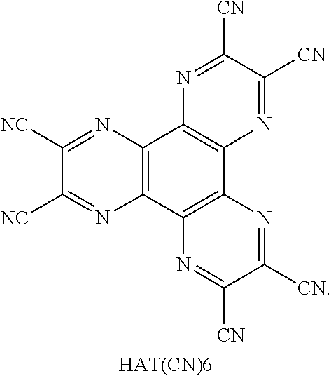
C12=C(C3=C(C4=C1N=C([CN])C([CN])=N4)N=C([CN])C([CN])=N3)N=C([NC])C([NC])=N2.[HAT(CN)6]
